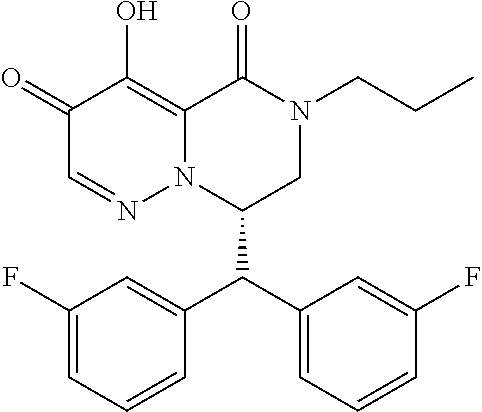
C1(=O)C=NN2C(=C1O)C(=O)N(CCC)CC2C(C1=CC=CC(F)=C1)C1=CC(F)=CC=C1
